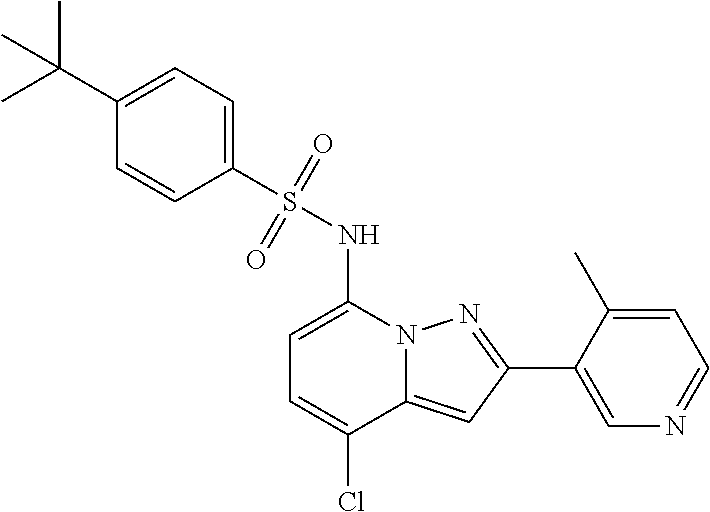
C1=C(NS(C2=CC=C(C(C)(C)C)C=C2)(=O)=O)N2C(=CC(C3=CN=CC=C3C)=N2)C(Cl)=C1
